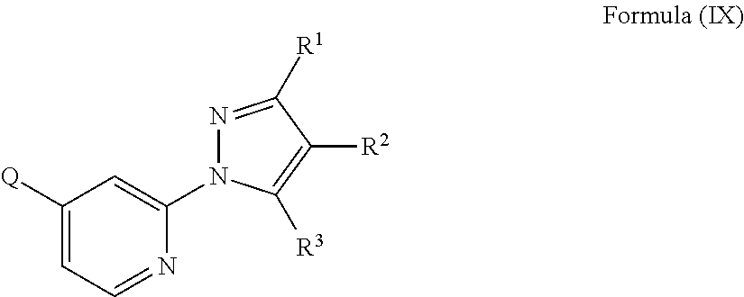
C1([Q])=CC=NC(N2N=C([R1])C([R2])=C2[R3])=C1
